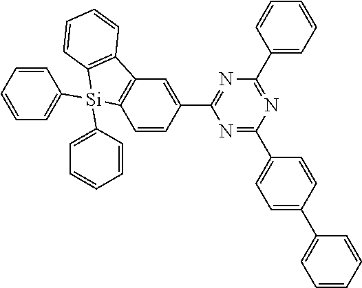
N1=C(C2=CC=C(C3=CC=CC=C3)C=C2)N=C(C2=CC=CC=C2)N=C1C1=CC2=C(C=C1)[Si](C1=CC=CC=C1)(C1=CC=CC=C1)C1=C2C=CC=C1
